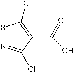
S1N=C(Cl)C(C(O)=O)=C1Cl
